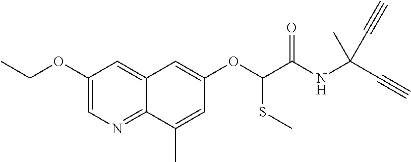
C1(OCC)=CN=C2C(=C1)C=C(OC(C(NC(C#C)(C)C#C)=O)SC)C=C2C
